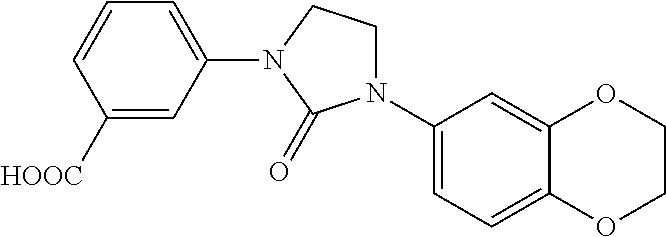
C1([HOOC])=CC(N2CCN(C3=CC=C4C(=C3)OCCO4)C2=O)=CC=C1
